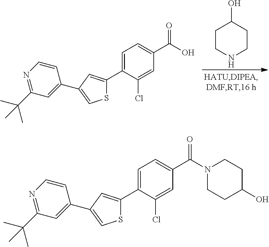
C1CNCCC1O.C1(C2=CC(C3=CC(C(C)(C)C)=NC=C3)=CS2)=CC=C(C(O)=O)C=C1Cl.C1(C2=CC(C3=CC(C(C)(C)C)=NC=C3)=CS2)=CC=C(C(=O)N2CCC(O)CC2)C=C1Cl
